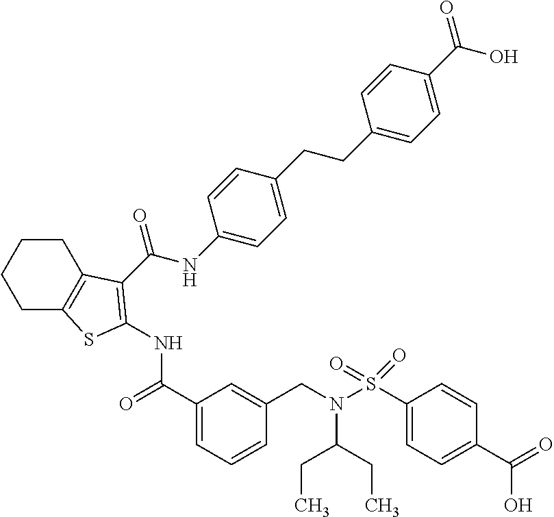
C1(C(=O)NC2=C(C(=O)NC3=CC=C(CCC4=CC=C(C(=O)O)C=C4)C=C3)C3=C(CCCC3)S2)=CC=CC(CN(S(C2=CC=C(C(O)=O)C=C2)(=O)=O)C(CC)CC)=C1
